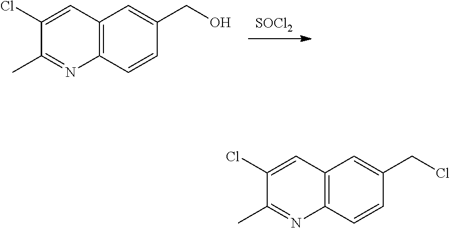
[SOCl2].C12=C(C=CC(CO)=C1)N=C(C)C(Cl)=C2.C12=C(C=CC(CCl)=C1)N=C(C)C(Cl)=C2
